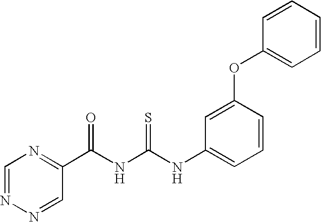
C1(C(NC(NC2=CC=CC(OC3=CC=CC=C3)=C2)=S)=O)=NC=NN=C1
